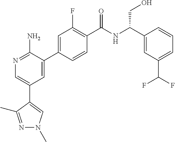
N1=C(N)C(C2=CC(F)=C(C(NC(C3=CC(C(F)F)=CC=C3)CO)=O)C=C2)=CC(C2=CN(C)N=C2C)=C1
